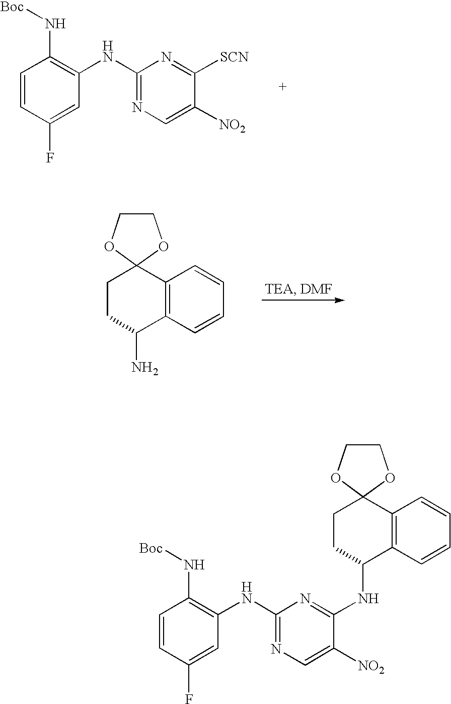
C1=CC(F)=CC(NC2=NC=C([NO2])C([SCN])=N2)=C1N[Boc].C1CC(N)C2=C(C13OCCO3)C=CC=C2.C1=CC(F)=CC(NC2=NC=C([NO2])C(NC3C4=C(C5(CC3)OCCO5)C=CC=C4)=N2)=C1N[Boc]
